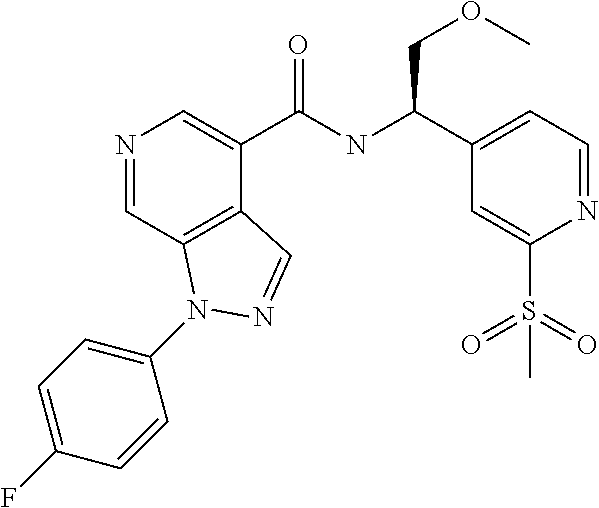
N1=CC2=C(C(C(NC(C3=CC=NC(S(=O)(=O)C)=C3)COC)=O)=C1)C=NN2C1=CC=C(F)C=C1
